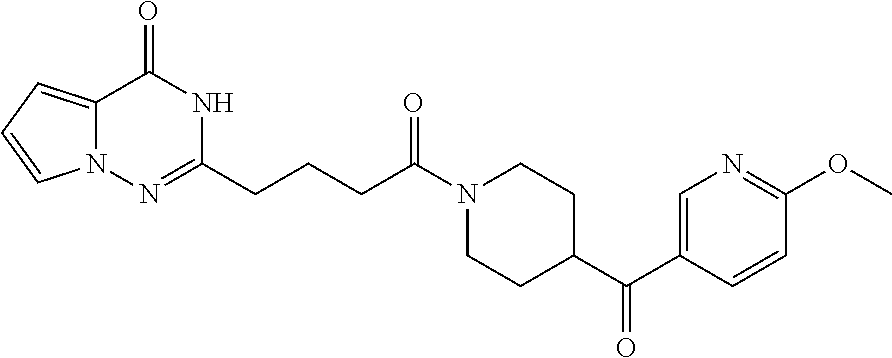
N12C(=CC=C1)C(=O)NC(CCCC(N1CCC(C(=O)C3=CN=C(OC)C=C3)CC1)=O)=N2
